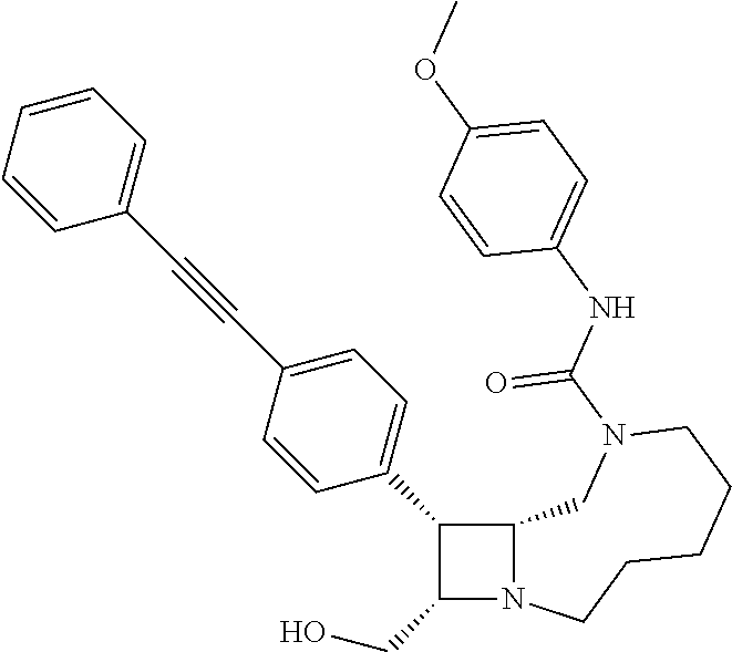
C1(CO)N2C(C1C1=CC=C(C#CC3=CC=CC=C3)C=C1)CN(C(NC1=CC=C(OC)C=C1)=O)CCCCC2
